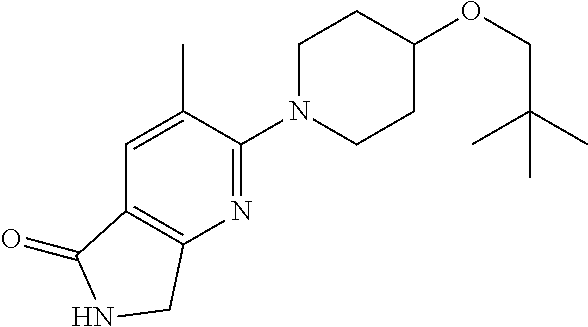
C(OC1CCN(C2=NC3=C(C=C2C)C(=O)NC3)CC1)C(C)(C)C
